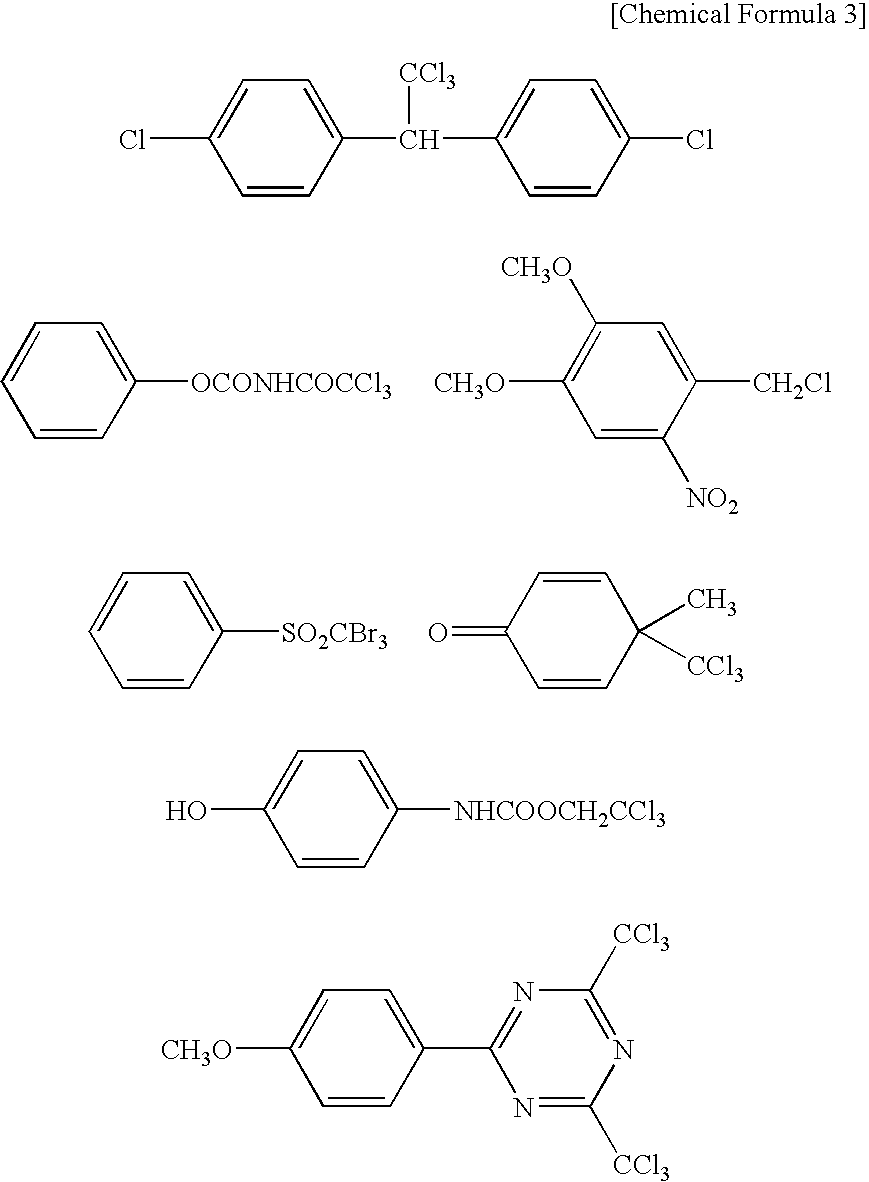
C1=CC([OCONHCOCCl3])=CC=C1.C1=C([NO2])C([CH2Cl])=CC([CH3O])=C1[CH3O].C1=CC([SO2CBr3])=CC=C1.C1=CC(C)([CCl3])C=CC1=O.C1=CC(C(C2=CC=C(Cl)C=C2)[CCl3])=CC=C1Cl.C1=CC([NHCOOCH2CCl3])=CC=C1O.C1=CC(C2=NC([CCl3])=NC([CCl3])=N2)=CC=C1[CH3O]
